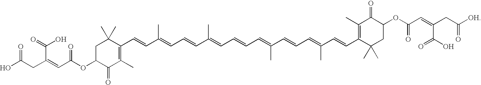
C1(C=CC(=CC=CC(=CC=CC=C(C=CC=C(C=CC2=C(C)C(=O)C(OC(C=C(CC([OH])=O)C(=O)O)=O)CC2(C)C)C)C)C)C)=C(C)C(=O)C(OC(C=C(CC(O)=O)C(=O)O)=O)CC1(C)C
